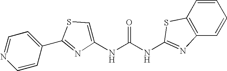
C1=CC(C2=NC(NC(NC3=NC4=C(C=CC=C4)S3)=O)=CS2)=CC=N1
